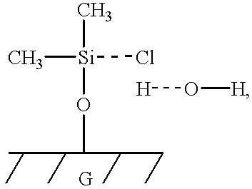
C[Si](Cl)(C)OC.[H]O[H]
